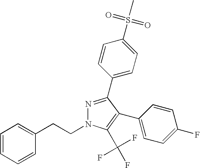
N1=C(C2=CC=C(S(C)(=O)=O)C=C2)C(C2=CC=C(F)C=C2)=C(C(F)(F)F)N1CCC1=CC=CC=C1
